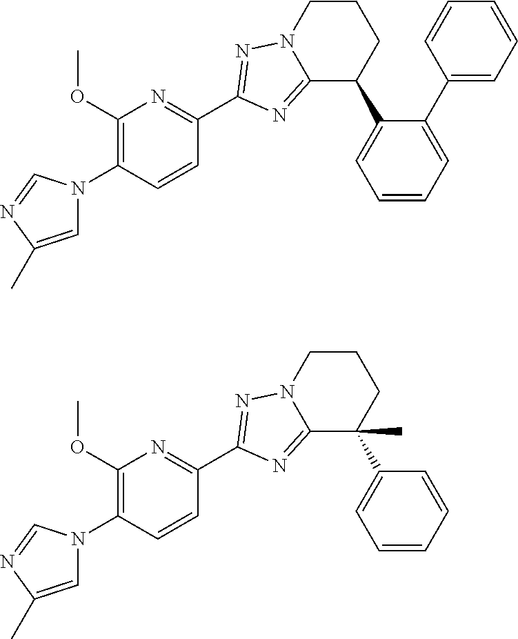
C1CN2C(=NC(C3=NC(OC)=C(N4C=C(C)N=C4)C=C3)=N2)C(C2=CC=CC=C2C2=CC=CC=C2)C1.C1CN2C(=NC(C3=NC(OC)=C(N4C=C(C)N=C4)C=C3)=N2)C(C2=CC=CC=C2)(C)C1
